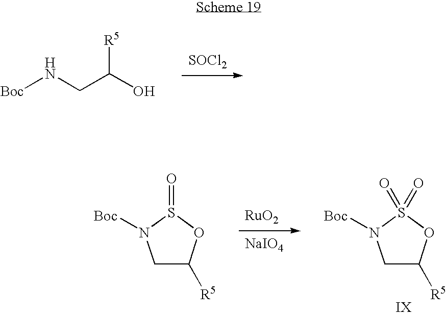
[Boc]NCC(O)[R5].[SOCl2].C1C([R5])OS(=O)N1[Boc].[RuO2].[NaIO4].C1C([R5])OS(=O)(=O)N1[Boc]
